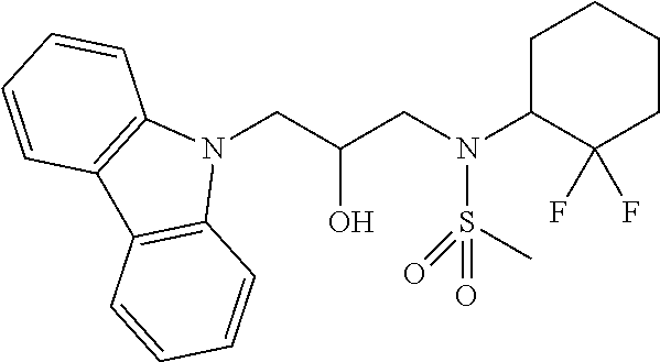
N1(CC(CN(S(=O)(=O)C)C2C(F)(F)CCCC2)O)C2=C(C3=C1C=CC=C3)C=CC=C2
